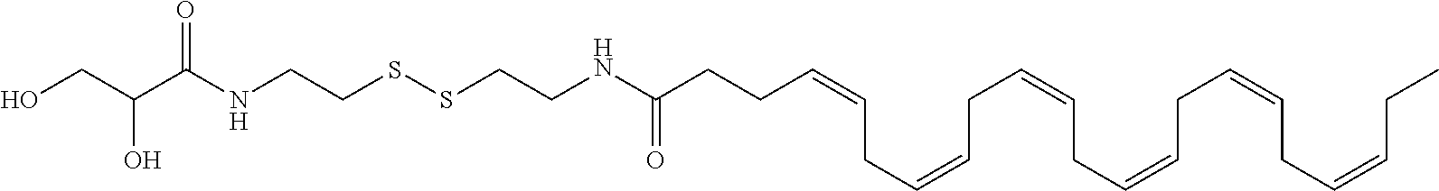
O=C(NCCSSCCNC(C(CO)O)=O)CCC=CCC=CCC=CCC=CCC=CCC=CCC
